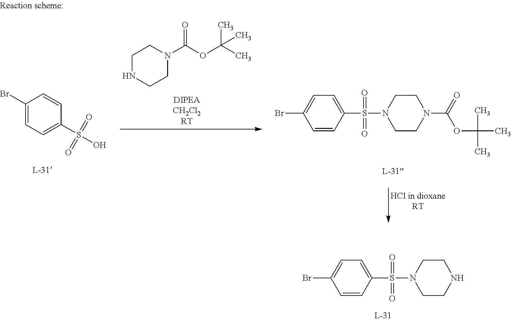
BrC1=CC=C(S(N2CCNCC2)(=O)=O)C=C1.C1(Br)=CC=C(S(O)(=O)=O)C=C1.C1NCCN(C(OC(C)(C)C)=O)C1.BrC1=CC=C(S(N2CCN(C(=O)OC(C)(C)C)CC2)(=O)=O)C=C1
